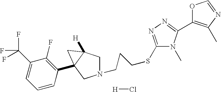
N1(CCCSC2=NN=C(C3=C(C)N=CO3)N2C)CC2([H])C(C3=C(F)C(C(F)(F)F)=CC=C3)(C1)C2.[H]Cl
